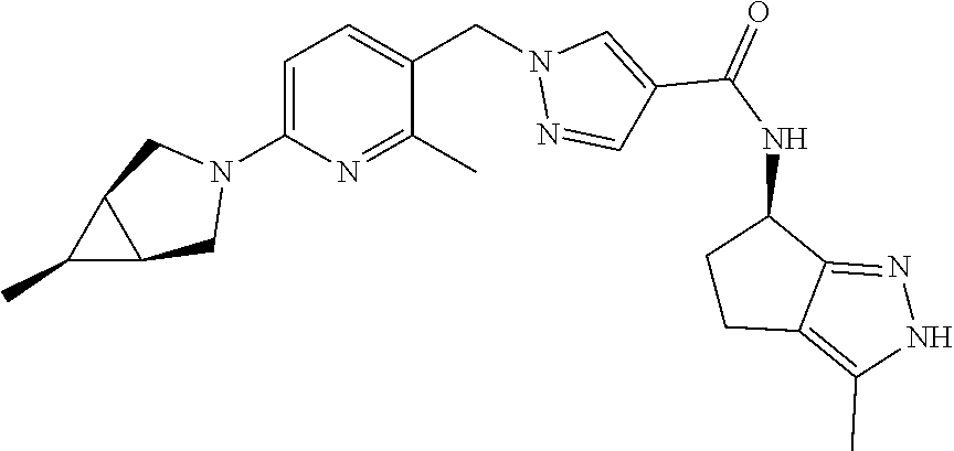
C1=C(N2CC3C(C2)C3C)N=C(C)C(CN2N=CC(C(NC3CCC4=C(C)NN=C34)=O)=C2)=C1
